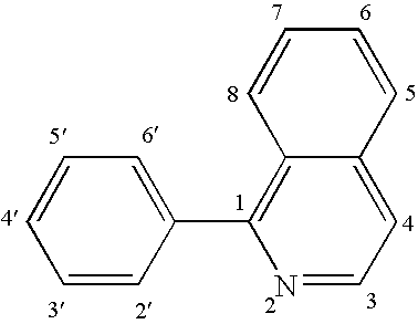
N1=CC=C2C(=C1C1=CC=CC=C1)C=CC=C2
